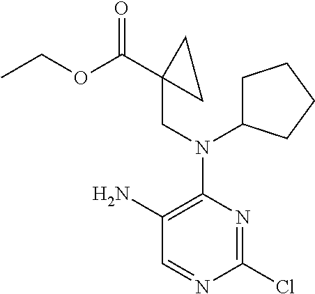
C1(Cl)=NC(N(CC2(C(=O)OCC)CC2)C2CCCC2)=C(N)C=N1
